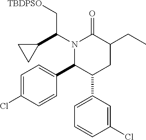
C1=C(Cl)C=CC(C2C(C3=CC=CC(Cl)=C3)CC(CC)C(=O)N2C(C[TBDPSO])C2CC2)=C1
